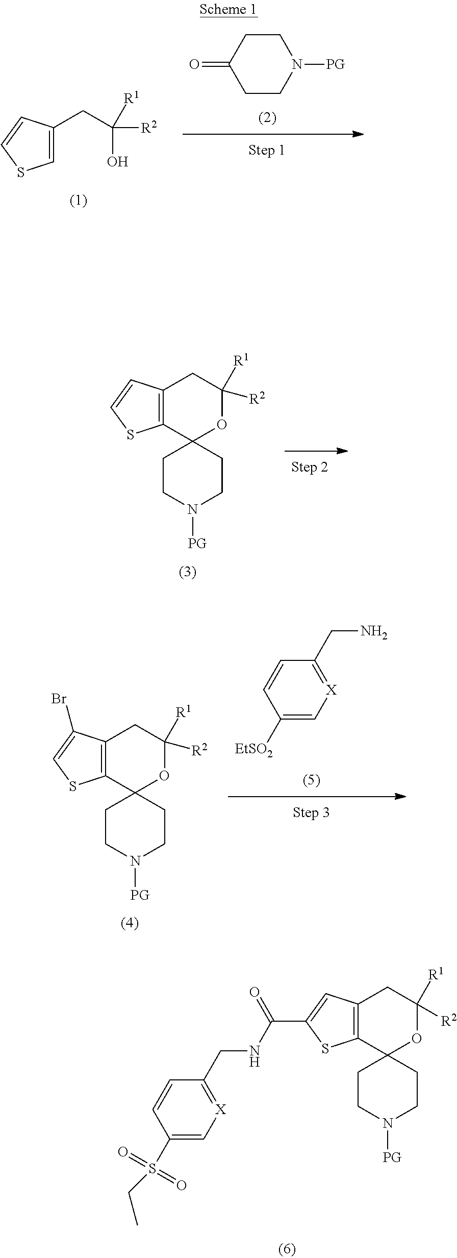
C12=C(C=C(C(=O)NCC3=[X]C=C(S(CC)(=O)=O)C=C3)S1)CC([R2])([R1])OC21CCN([PG])CC1.C1CN([PG])CCC1=O.C1=C(CC(O)([R2])[R1])C=CS1.C12=C(C=CS1)CC([R2])([R1])OC21CCN([PG])CC1.NCC1=[X]C=C([EtSO2])C=C1.C12=C(C(Br)=CS1)CC([R2])([R1])OC21CCN([PG])CC1
